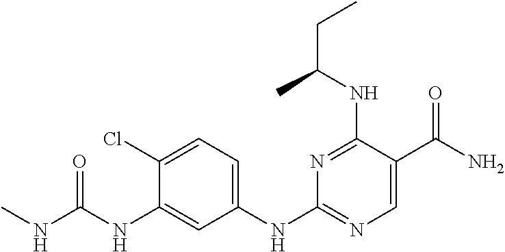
C1(NC(=O)NC)=CC(NC2=NC=C(C(N)=O)C(NC(CC)C)=N2)=CC=C1Cl
